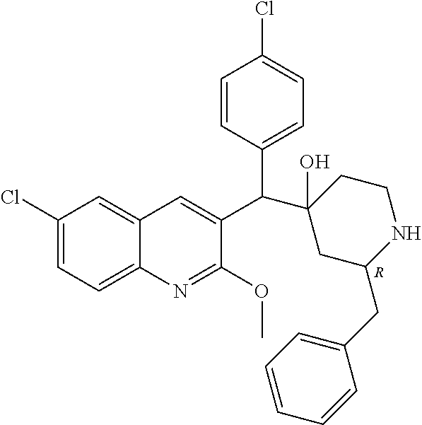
[R].C1(Cl)=CC=C2C(=C1)C=C(C(C1(O)CC(CC3=CC=CC=C3)NCC1)C1=CC=C(Cl)C=C1)C(OC)=N2
